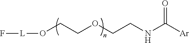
F[L]OCCOCCNC([Ar])=O
